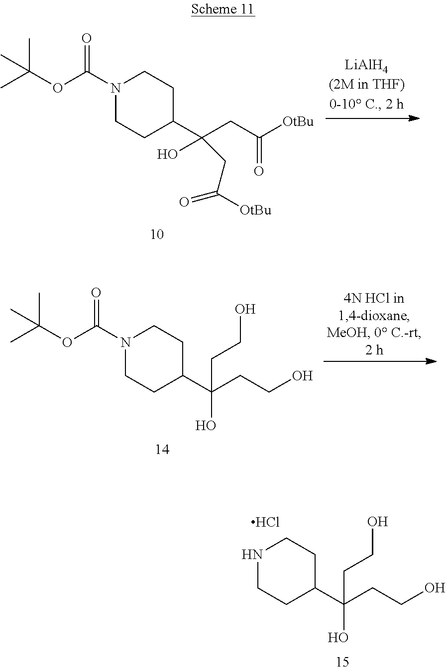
N1(C(OC(C)(C)C)=O)CCC(C(CC(=O)[OtBu])(CC(=O)[OtBu])O)CC1.N1(C(OC(C)(C)C)=O)CCC(C(CCO)(CCO)O)CC1.N1CCC(C(CCO)(CCO)O)CC1.Cl
